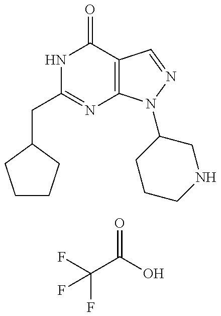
C(C1=NC2=C(C(=O)N1)C=NN2C1CCCNC1)C1CCCC1.C(C(=O)O)(F)(F)F
